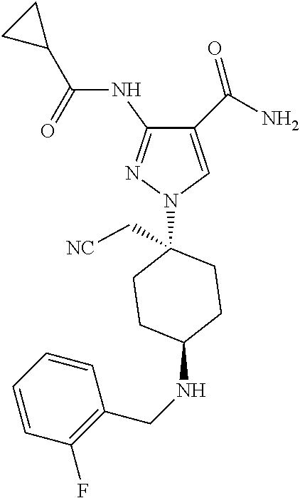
C1(C(=O)N)=CN(C2(C[NC])CCC(NCC3=C(F)C=CC=C3)CC2)N=C1NC(C1CC1)=O
